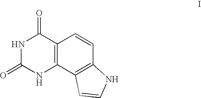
C1(=O)NC2=C(C(=O)N1)C=CC1=C2C=CN1
